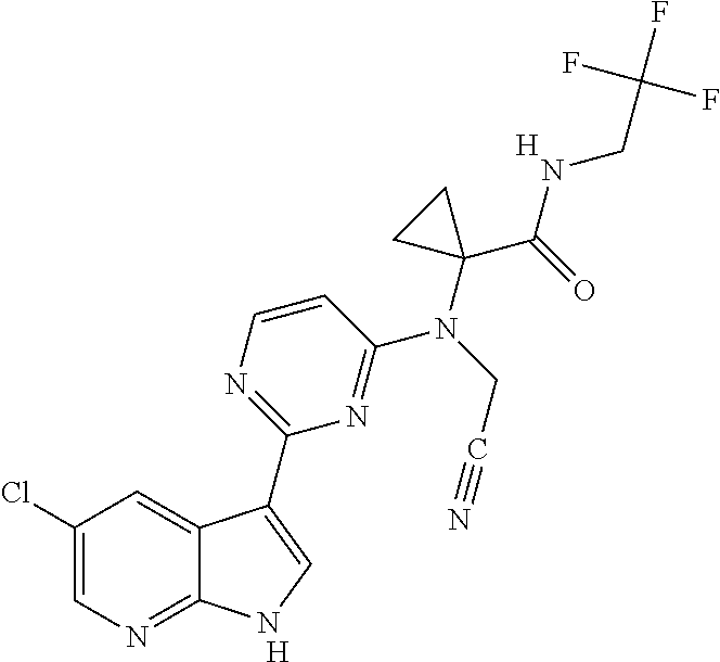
C1(Cl)=CN=C2C(=C1)C(C1=NC=CC(N(C3(C(=O)NCC(F)(F)F)CC3)CC#N)=N1)=CN2.[H].[H]
